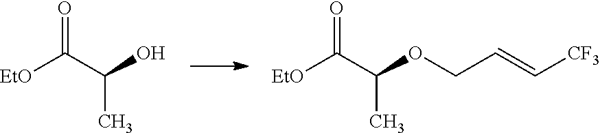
O=C(C(O)C)[EtO].O=C(C(OCC=C[CF3])C)[EtO]
